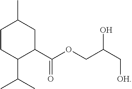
C1CC(C(C)C)C(C(=O)OCC(O)C[OH])CC1C
